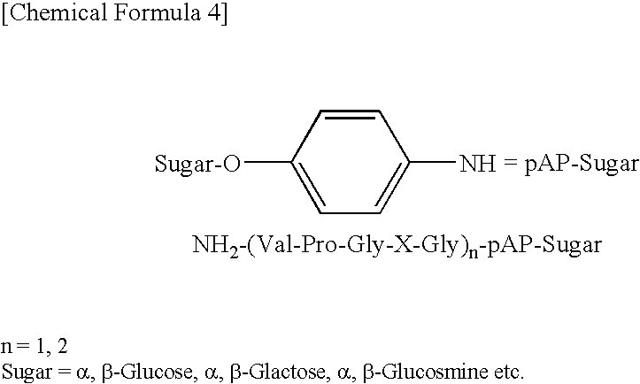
[Sugar-O]C1=CC=C(N)C=C1
